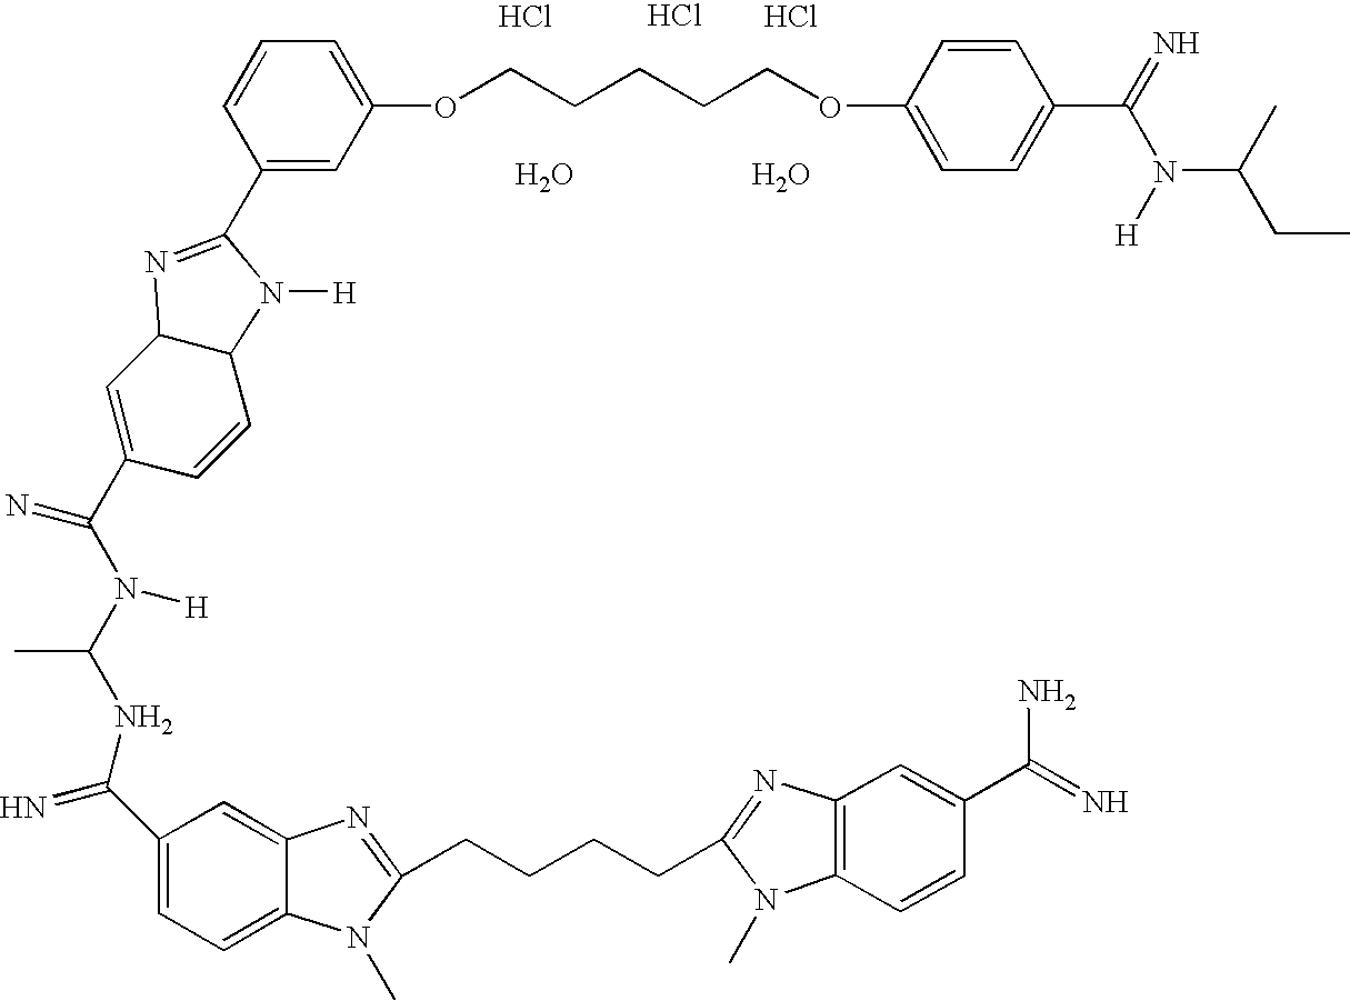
C1(C(NC(N([H])C(C2=CC3C(C=C2)N([H])C(C2=CC(OCCCCCOC4=CC=C(C(=N)N([H])C(C)CC)C=C4)=CC=C2)=N3)=N)C)=N)=CC=C2C(=C1)N=C(CCCCC1=NC3=C(N1C)C=CC(C(=N)N)=C3)N2C.Cl.Cl.Cl.O.O
